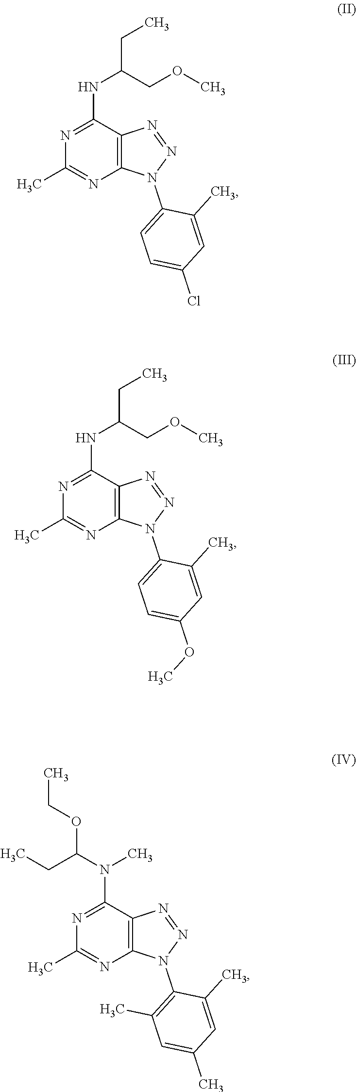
C12=C(C(NC(COC)CC)=NC(C)=N1)N=NN2C1=CC=C(Cl)C=C1C.C12=C(C(NC(COC)CC)=NC(C)=N1)N=NN2C1=CC=C(OC)C=C1C.C12=C(C(N(C)C(CC)OCC)=NC(C)=N1)N=NN2C1=C(C)C=C(C)C=C1C
